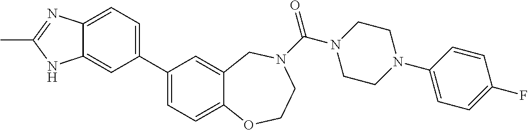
C1(C2=CC=C3C(=C2)NC(C)=N3)=CC=C2C(=C1)CN(C(N1CCN(C3=CC=C(F)C=C3)CC1)=O)CCO2
